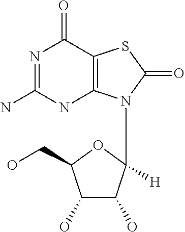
N1=C(N)NC2=C(C1=O)SC(=O)N2C1([H])C(O)C(O)C(CO)O1
